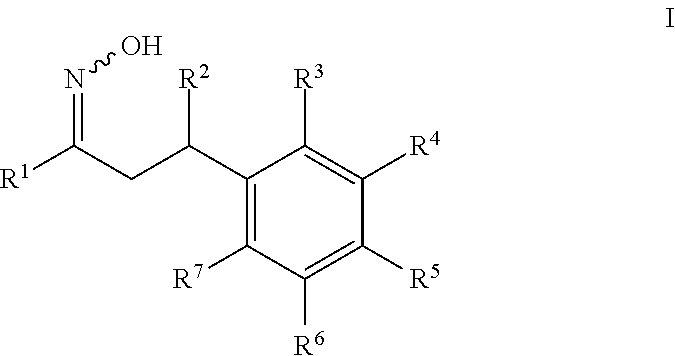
[R1]C(CC(C1=C([R7])C([R6])=C([R5])C([R4])=C1[R3])[R2])=NO
